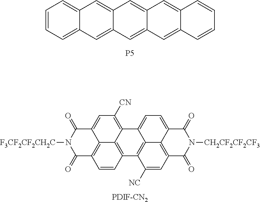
C12=CC([CN])=C3C4=C(C=CC(=C14)C(=O)N([F3CF2CF2CH2C])C2=O)C1=C2C3=CC=C3C2=C(C=C1[NC])C(=O)N([CH2CF2CF2CF3])C3=O.[PDIF-CN2].C1=CC=C2C(=C1)C=C1C(=C2)C=C2C(=C1)C=C1C(=C2)C=CC=C1.[P5]
